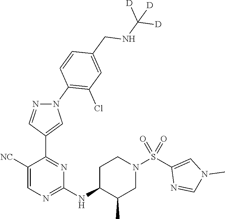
C1(NC2C(C)CN(S(C3=CN(C)C=N3)(=O)=O)CC2)=NC=C([NC])C(C2=CN(C3=C(Cl)C=C(CNC([D])([D])[D])C=C3)N=C2)=N1
